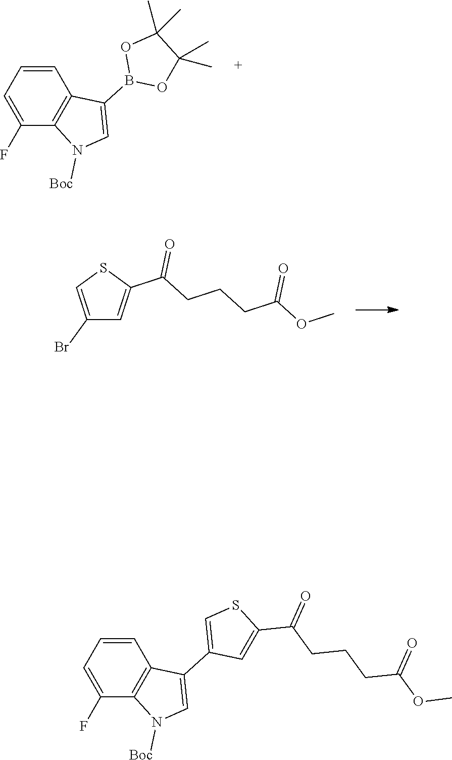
BrC1=CSC(C(CCCC(OC)=O)=O)=C1.C1=CC=C(F)C2=C1C(B1OC(C)(C)C(C)(C)O1)=CN2[Boc].C1=CC=C(F)C2=C1C(C1=CSC(C(CCCC(OC)=O)=O)=C1)=CN2[Boc]
